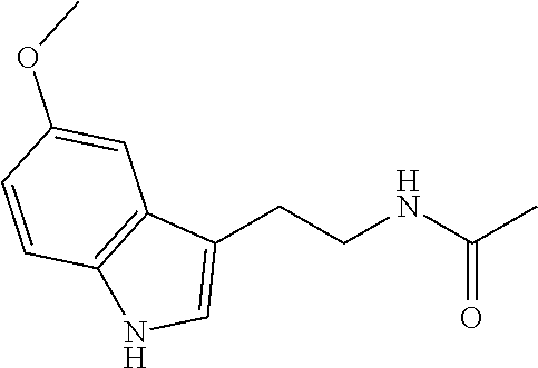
C1(CCNC(C)=O)=CNC2=C1C=C(OC)C=C2
